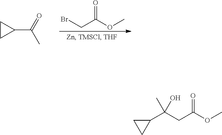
BrCC(OC)=O.C1(C(=O)C)CC1.C(CC(OC)=O)(C1CC1)(C)O
